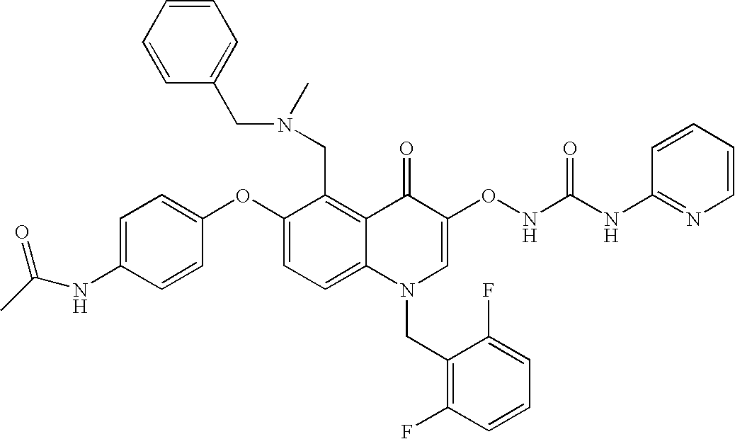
C1(OC2=CC=C(NC(C)=O)C=C2)=CC=C2C(=C1CN(C)CC1=CC=CC=C1)C(=O)C(ONC(NC1=NC=CC=C1)=O)=CN2CC1=C(F)C=CC=C1F
